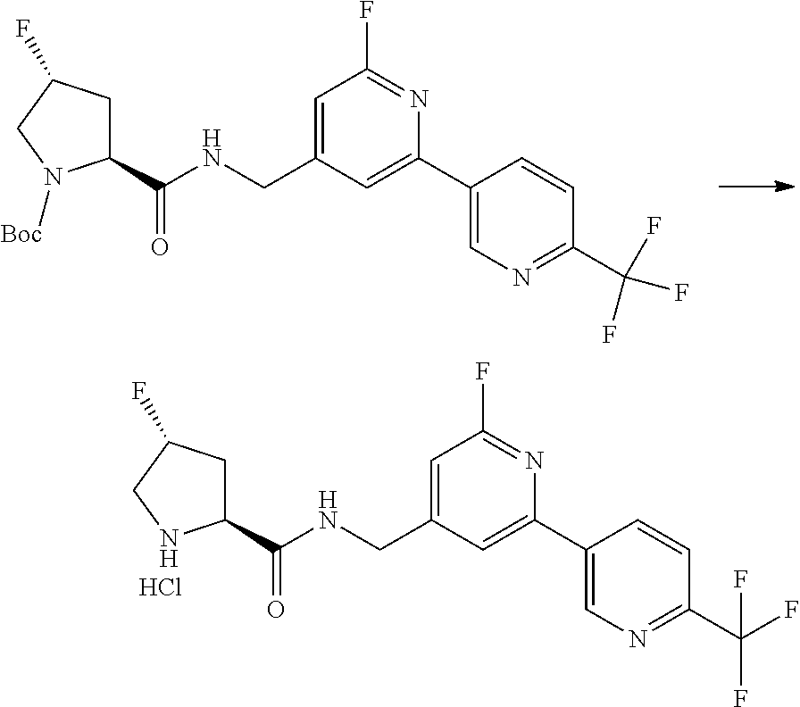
C1(C(NCC2=CC(F)=NC(C3=CN=C(C(F)(F)F)C=C3)=C2)=O)CC(F)CN1.Cl.C1(C(NCC2=CC(F)=NC(C3=CN=C(C(F)(F)F)C=C3)=C2)=O)CC(F)CN1[Boc]
